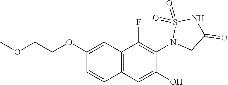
C1(OCCOC)=CC2=C(C=C1)C=C(O)C(N1CC(=O)NS1(=O)=O)=C2F
